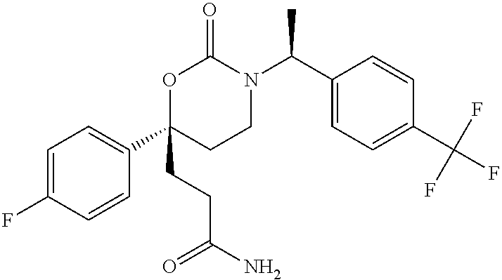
C1=C(F)C=CC(C2(CCC(N)=O)CCN(C(C3=CC=C(C(F)(F)F)C=C3)C)C(=O)O2)=C1
